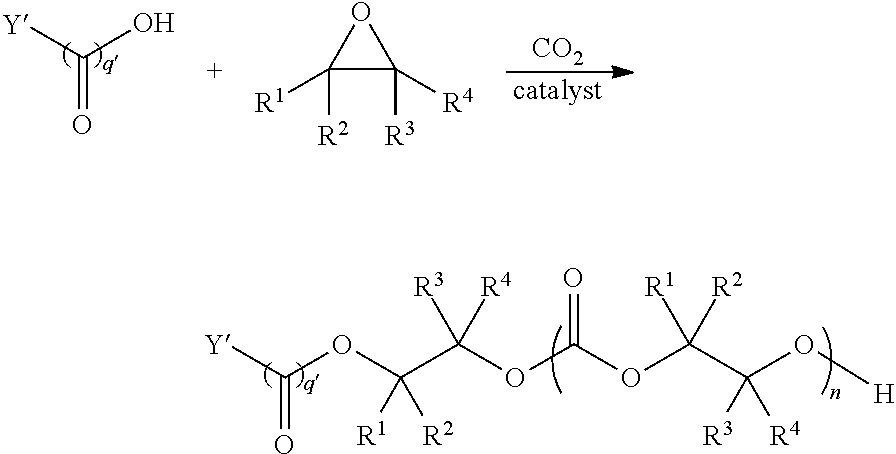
C(=O)([Y])O.[CO2].[catalyst].C1([R2])([R1])C([R3])([R4])O1.O(C(C(O[H])([R3])[R4])([R1])[R2])C(OC(C(OC([Y])=O)([R2])[R1])([R4])[R3])=O
